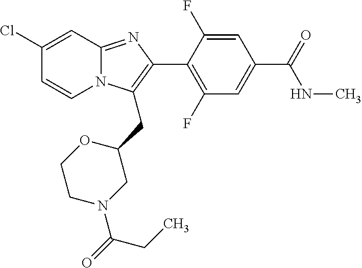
C1(Cl)=CC2=NC(C3=C(F)C=C(C(=O)NC)C=C3F)=C(CC3OCCN(C(=O)CC)C3)N2C=C1
